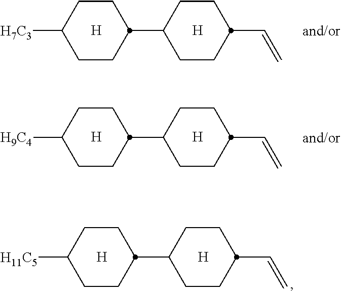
[H].C1CC([H7C3])CCC1C1CCC(C=C)CC1.[H].[H].C1CC([H9C4])CCC1C1CCC(C=C)CC1.[H].[H].C1CC([H11C5])CCC1C1CCC(C=C)CC1.[H]
